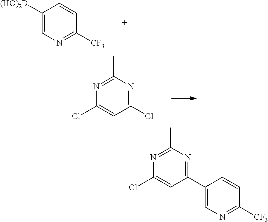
N1=C(C)N=C(Cl)C=C1Cl.C1([(HO)2B])=CN=C([CF3])C=C1.C1=C(C2=NC(C)=NC(Cl)=C2)C=CC([CF3])=N1
